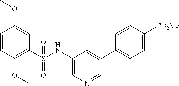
C1=CC(OC)=C(S(NC2=CN=CC(C3=CC=C([CO2Me])C=C3)=C2)(=O)=O)C=C1OC
